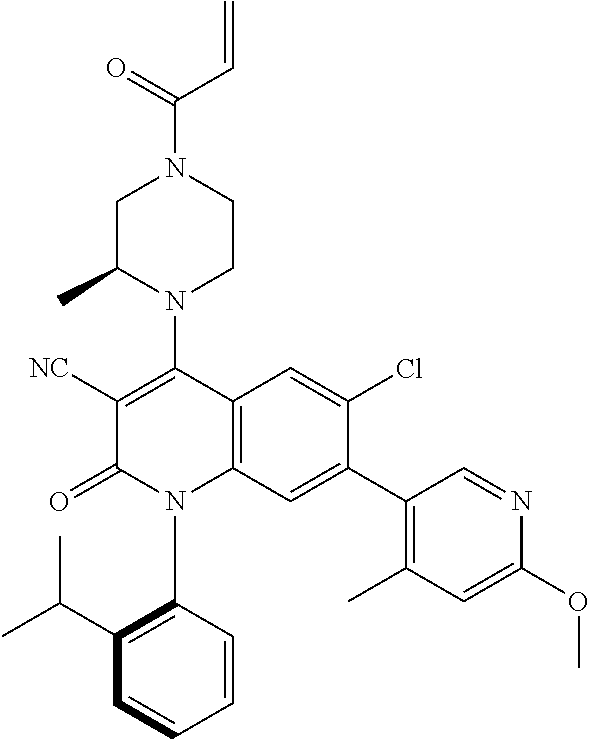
C1C(C)N(C2=C([NC])C(=O)N(C3=C(C(C)C)C=CC=C3)C3=C2C=C(Cl)C(C2=C(C)C=C(OC)N=C2)=C3)CCN1C(=O)C=C
